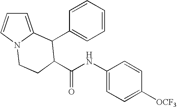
C1=C2N(C=C1)CCC(C(NC1=CC=C([OCF3])C=C1)=O)C2C1=CC=CC=C1
